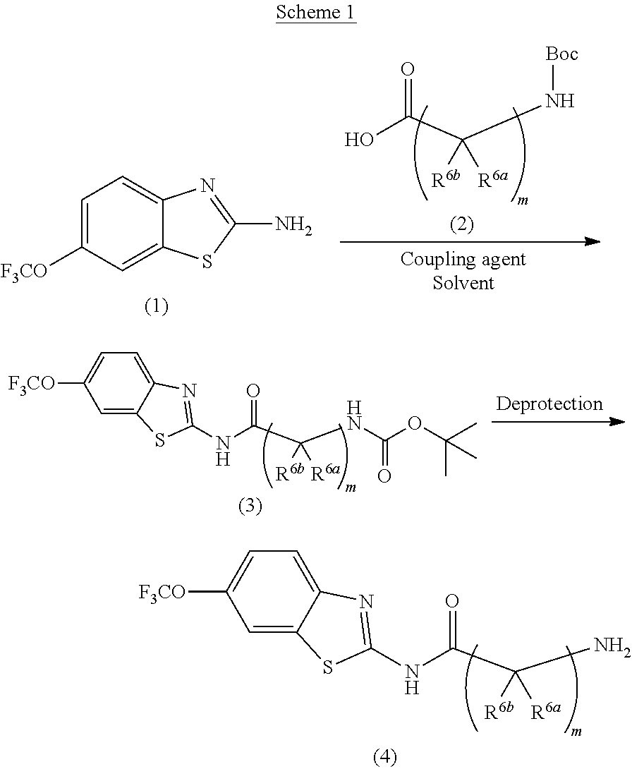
OC(C(N[Boc])([R6a])[R6b])=O.C1=C([F3CO])C=C2C(=C1)N=C(N)S2.C1=C2C(=CC=C1[F3CO])N=C(NC(C(NC(OC(C)(C)C)=O)([R6a])[R6b])=O)S2.C1=C2C(=CC=C1[F3CO])N=C(NC(C(N)([R6a])[R6b])=O)S2
